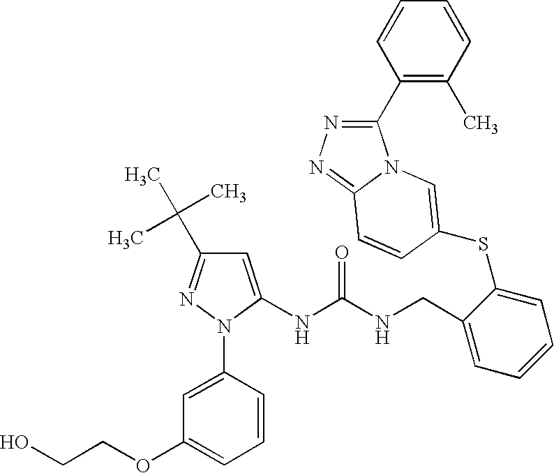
C1=C(NC(NCC2=CC=CC=C2SC2=CN3C(C4=C(C)C=CC=C4)=NN=C3C=C2)=O)N(C2=CC(OCCO)=CC=C2)N=C1C(C)(C)C
